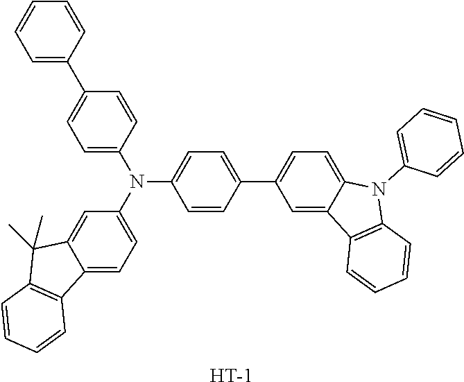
C1=C(C2=CC=C(N(C3=CC=C4C(=C3)C(C)(C)C3=C4C=CC=C3)C3=CC=C(C4=CC=C5C(=C4)C4=C(N5C5=CC=CC=C5)C=CC=C4)C=C3)C=C2)C=CC=C1.[H]
